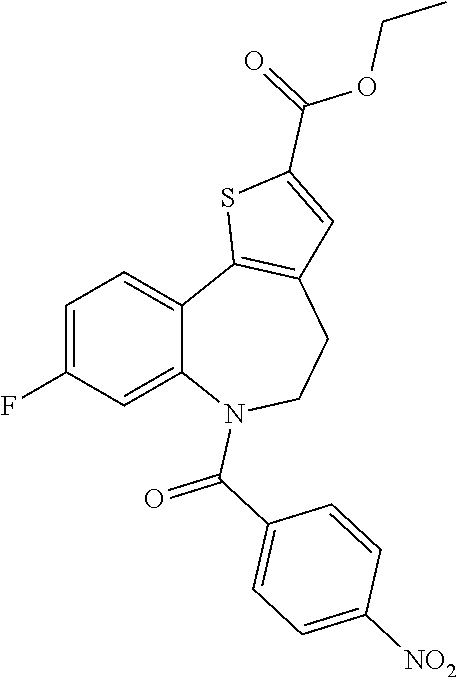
C1=C(F)C=C2C(=C1)C1=C(CCN2C(C2=CC=C([NO2])C=C2)=O)C=C(C(=O)OCC)S1
